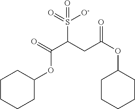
S(C(CC(OC1CCCCC1)=O)C(=O)OC1CCCCC1)(=O)([O-])=O
